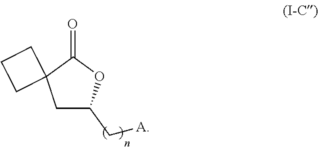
O=C1C2(CC(C[A])O1)CCC2
